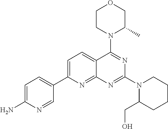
C1=C(N)N=CC(C2=CC=C3C(=N2)N=C(N2C(CO)CCCC2)N=C3N2C(C)COCC2)=C1
